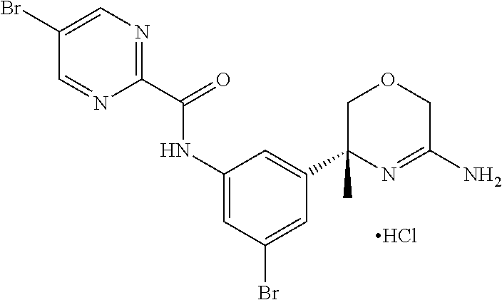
C1(C(NC2=CC(Br)=CC(C3(C)N=C(N)COC3)=C2)=O)=NC=C(Br)C=N1.Cl
